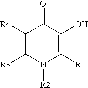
C1([R4])=C([R3])N([R2])C([R1])=C(O)C1=O
